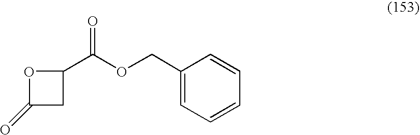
O1C(=O)CC1C(OCC1=CC=CC=C1)=O
